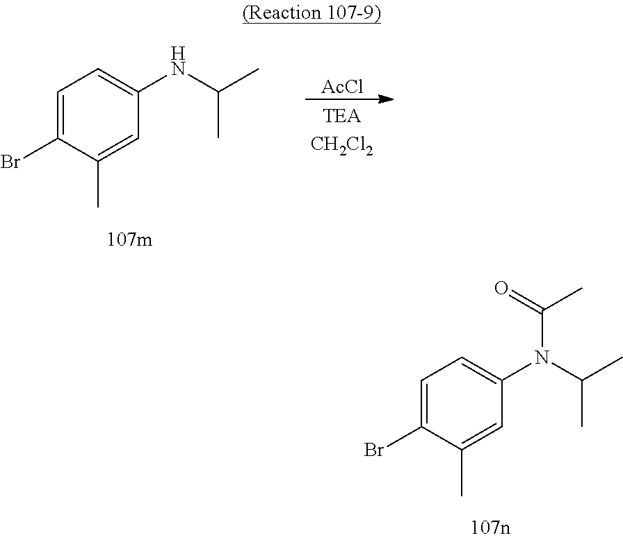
C1=C(Br)C(C)=CC(N(C(C)C)C(=O)C)=C1.C1=C(Br)C(C)=CC(NC(C)C)=C1.[AcCl]
